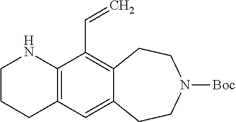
C12=C(C(C=C)=C3C(=C1)CCN([Boc])CC3)NCCC2
